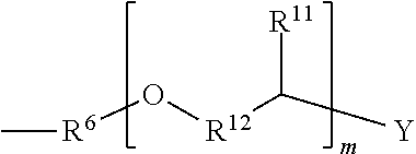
C[R6]O[R12]C([Y])[R11]
